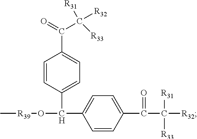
C[R39]OC(C1=CC=C(C(=O)C([R31])([R33])[R32])C=C1)C1=CC=C(C(=O)C([R31])([R33])[R32])C=C1
